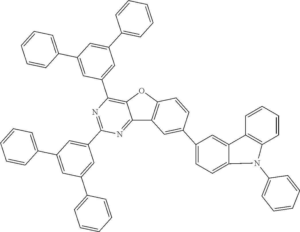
C12=NC(C3=CC(C4=CC=CC=C4)=CC(C4=CC=CC=C4)=C3)=NC(C3=CC(C4=CC=CC=C4)=CC(C4=CC=CC=C4)=C3)=C1OC1=C2C=C(C2=CC=C3C(=C2)C2=C(C=CC=C2)N3C2=CC=CC=C2)C=C1
